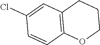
C12=C(C=C(Cl)C=C1)CCCO2
